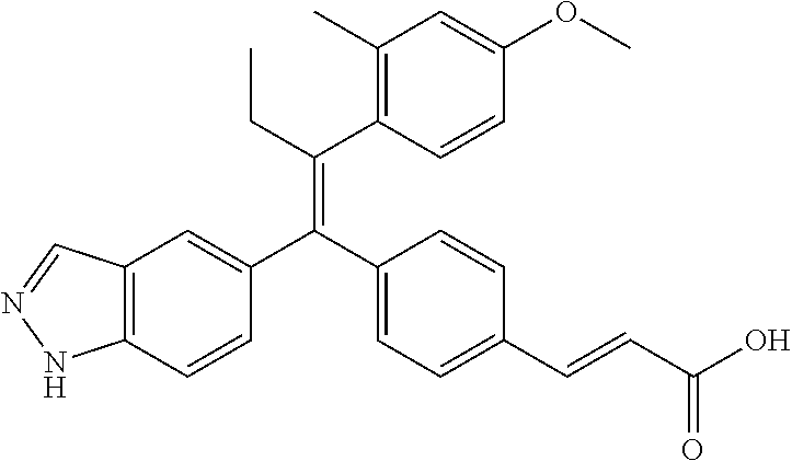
C12=C(C=CC(C(C3=CC=C(C=CC(O)=O)C=C3)=C(CC)C3=C(C)C=C(OC)C=C3)=C1)NN=C2
